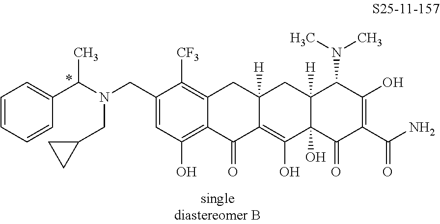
C1=C(CN(C(C2=CC=CC=C2)C)CC2CC2)C([CF3])=C2C(=C1O)C(=O)C1=C(O)C3(O)C([H])(CC1([H])C2)C(N(C)C)C(O)=C(C(N)=O)C3=O
